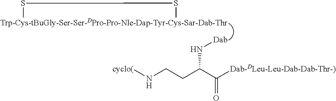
[Trp-Cys-tBuGly-Ser-Ser-DPro-Pro-Nle-Dap-Tyr-Cys-Sar-Dab-Thr]1SS1.[Dab]NC(CCN[cyclo(])C([Dab-DLeu-Leu-Dab-Dab-Thr-)])=O
